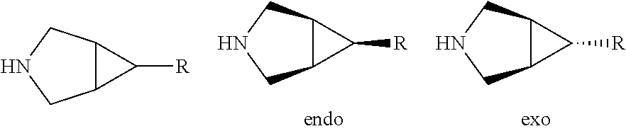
C12C(CNC1)C2[R].C12C(CNC1)C2[R].C12C(CNC1)C2[R]
